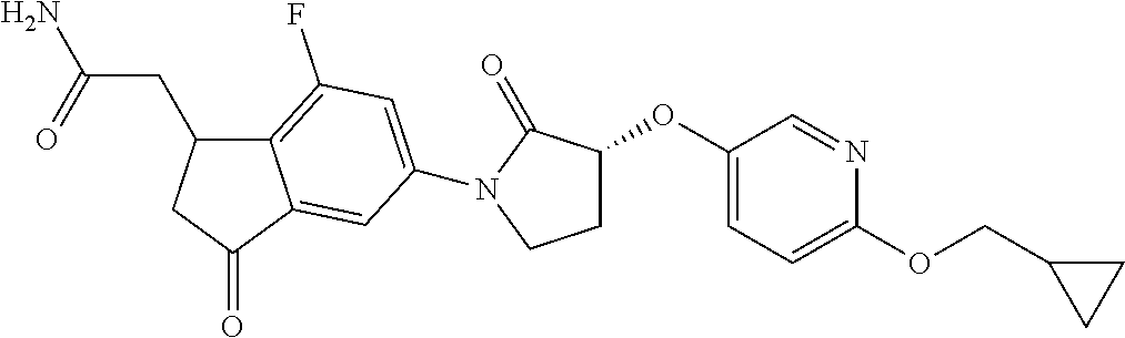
C12=C(F)C=C(N3C(=O)C(OC4=CC=C(OCC5CC5)N=C4)CC3)C=C1C(=O)CC2CC(=O)N
